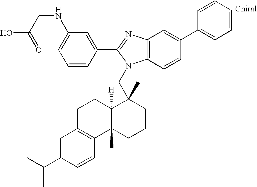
C1=CC(C2=NC3=C(N2CC2(C)C4([H])C(C)(CCC2)C2=C(CC4)C=C(C(C)C)C=C2)C=CC(C2=CC=CC=C2)=C3)=CC(NCC(O)=O)=C1
